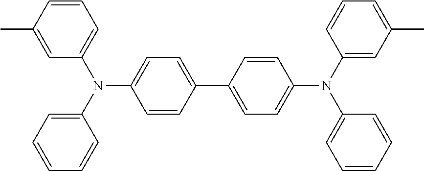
C1=C(C)C=CC=C1N(C1=CC=CC=C1)C1=CC=C(C2=CC=C(N(C3=CC(C)=CC=C3)C3=CC=CC=C3)C=C2)C=C1
